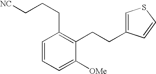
C1=C([OMe])C(CCC2=CSC=C2)=C(CCC[NC])C=C1
